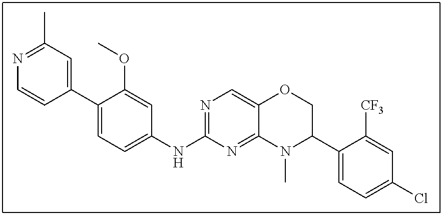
C1(C2=CC(C)=NC=C2)=CC=C(NC2=NC=C3C(=N2)N(C)C(C2=CC=C(Cl)C=C2[CF3])CO3)C=C1OC
